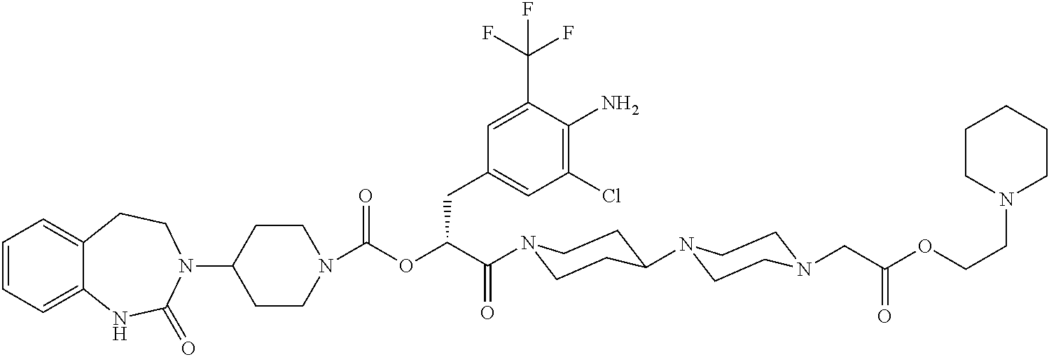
C1(N2CCC3=CC=CC=C3NC2=O)CCN(C(OC(C(=O)N2CCC(N3CCN(CC(OCCN4CCCCC4)=O)CC3)CC2)CC2=CC(Cl)=C(N)C(C(F)(F)F)=C2)=O)CC1
